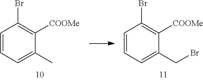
C1=CC=C(C)C([COOMe])=C1Br.C1=CC=C(CBr)C([COOMe])=C1Br
